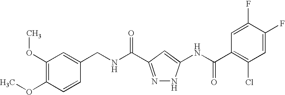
C(NC(=O)C1=NNC(NC(C2=C(Cl)C=C(F)C(F)=C2)=O)=C1)C1=CC(OC)=C(OC)C=C1
